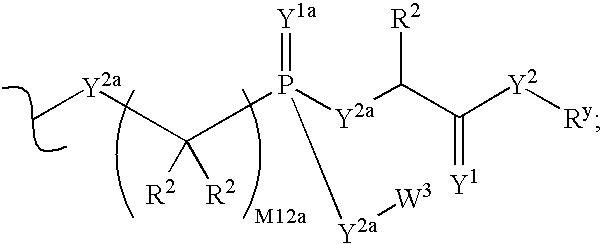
C([R2])([R2])([Y2a]C)P([Y2a][W3])([Y2a]C([R2])C([Y2][Ry])=[Y1])=[Y1a]
